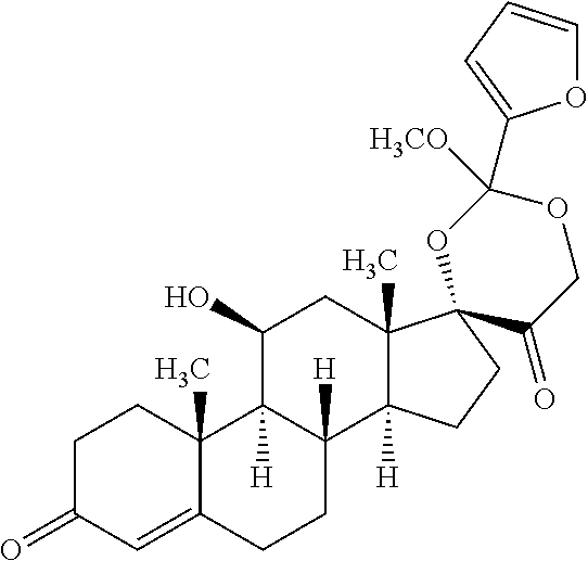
C1C(=O)C=C2C(C)(C1)C1([H])C([H])(CC2)C2([H])C(C)(CC1O)C1(CC2)OC([H3CO])(C2=CC=CO2)OCC1=O
